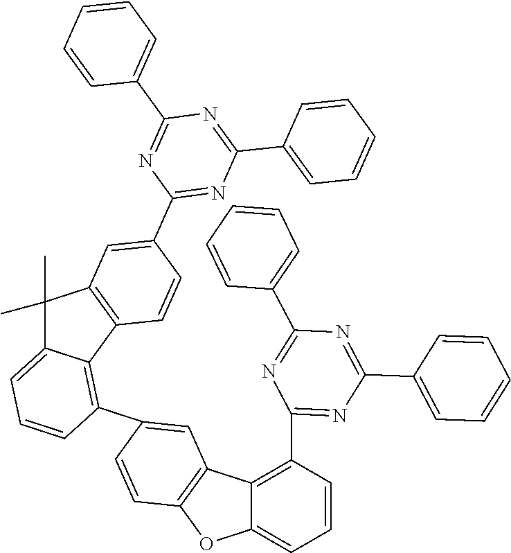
C1(C2=CC=CC=C2)=NC(C2=CC=CC=C2)=NC(C2=C3C(=CC=C2)OC2=C3C=C(C3=C4C(=CC=C3)C(C)(C)C3=C4C=CC(C4=NC(C5=CC=CC=C5)=NC(C5=CC=CC=C5)=N4)=C3)C=C2)=N1
